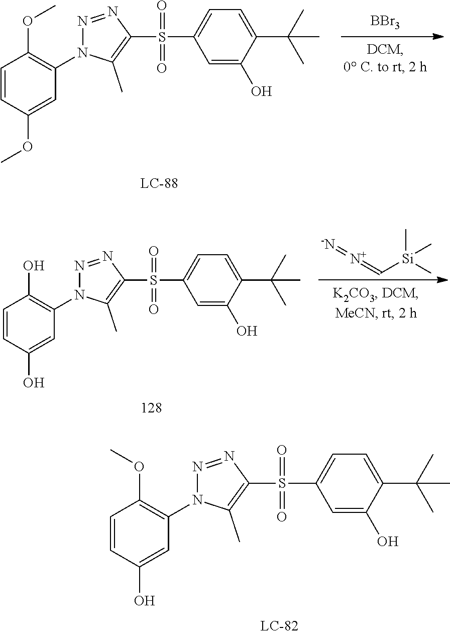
[-N]=[N+]=C[Si](C)(C)C.C1=C(O)C(C(C)(C)C)=CC=C1S(C1=C(C)N(C2=C(O)C=CC(O)=C2)N=N1)(=O)=O.C1=C(O)C(C(C)(C)C)=CC=C1S(C1=C(C)N(C2=C(OC)C=CC(O)=C2)N=N1)(=O)=O.C1=C(O)C(C(C)(C)C)=CC=C1S(C1=C(C)N(C2=C(OC)C=CC(OC)=C2)N=N1)(=O)=O.[BBr3]
